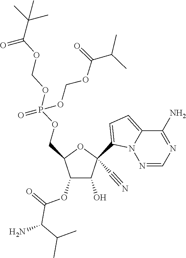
C1(C#N)(C2=CC=C3N2N=CN=C3N)C(O)C(OC(=O)C(C(C)C)N)C(COP(OCOC(=O)C(C)(C)C)(=O)OCOC(=O)C(C)C)O1
